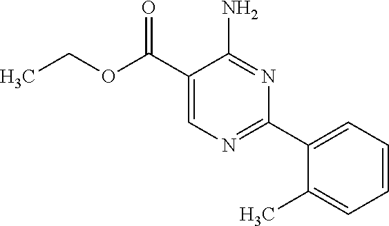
CCOC(C1=CN=C(C2=CC=CC=C2C)N=C1N)=O
